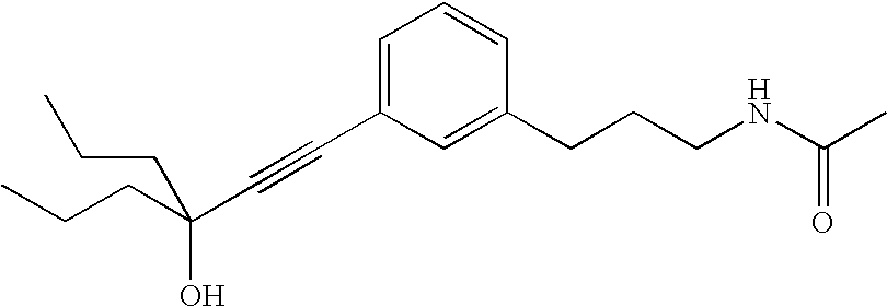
C(#CC1=CC=CC(CCCNC(C)=O)=C1)C(CCC)(O)CCC
